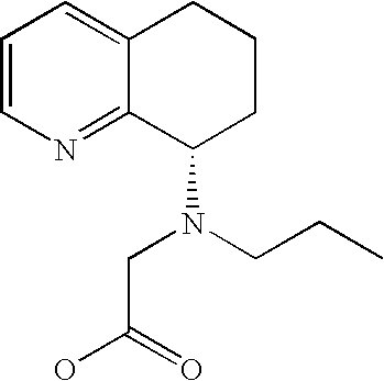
C1=CN=C2C(=C1)CCCC2N(CC(O)=O)CCC
